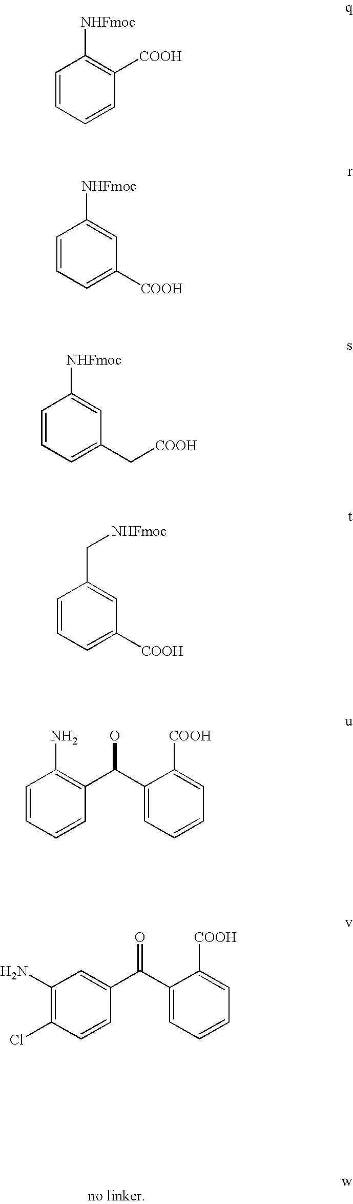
C1=CC=CC([COOH])=C1[NHFmoc].C1=CC=C([COOH])C=C1[NHFmoc].C1=CC=C(C[COOH])C=C1[NHFmoc].C1=CC=C([COOH])C=C1C[NHFmoc].C1=CC=CC(C(C2=CC=CC=C2[COOH])O)=C1N.C1(N)=C(Cl)C=CC(C(C2=CC=CC=C2[COOH])=O)=C1
